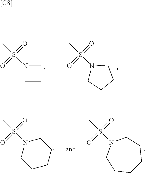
C1CCN1S(C)(=O)=O.N1(S(C)(=O)=O)CCCC1.N1(S(C)(=O)=O)CCCCC1.N1(S(C)(=O)=O)CCCCCC1.[[C8]]
